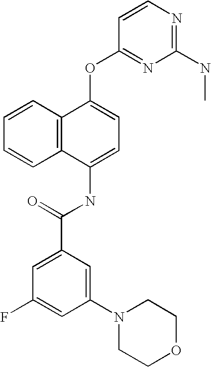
C1=CC2=C(C=C1)C(NC(C1=CC(F)=CC(N3CCOCC3)=C1)=O)=CC=C2OC1=NC(NC)=NC=C1
